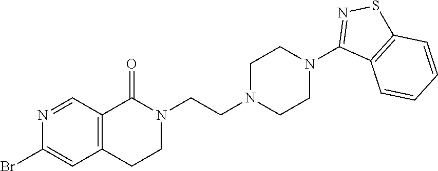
N1(CCN2CCN(C3=NSC4=C3C=CC=C4)CC2)C(=O)C2=C(CC1)C=C(Br)N=C2
